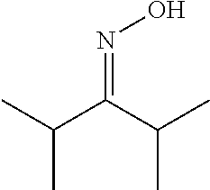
CC(C)C(C(C)C)=NO
